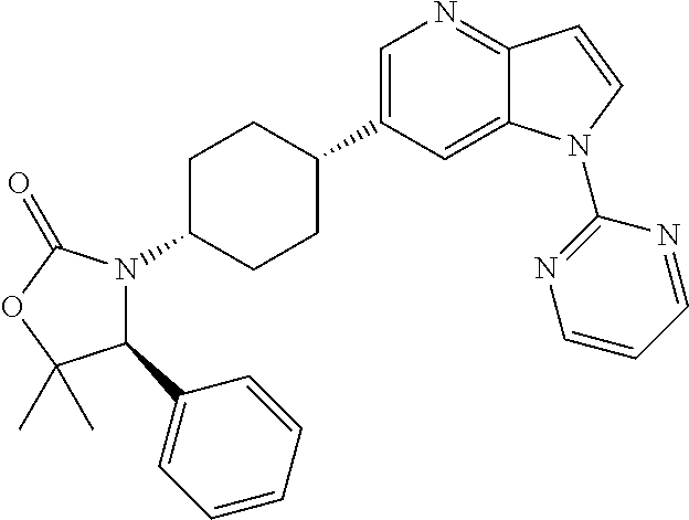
C1(C2=CC=CC=C2)N(C2CCC(C3=CN=C4C(=C3)N(C3=NC=CC=N3)C=C4)CC2)C(=O)OC1(C)C
